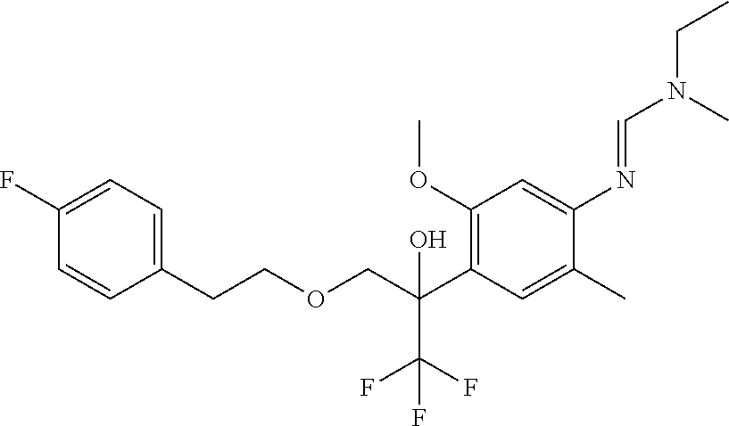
C1(OC)=C(C(COCCC2=CC=C(F)C=C2)(O)C(F)(F)F)C=C(C)C(N=CN(CC)C)=C1
